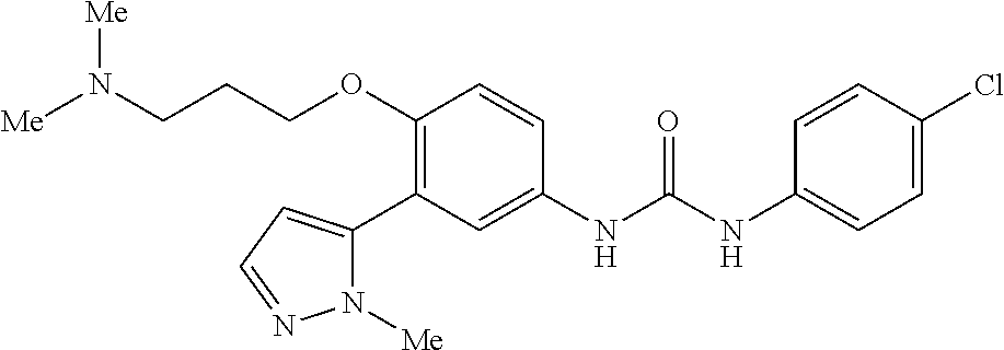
C1(OCCCN([Me])[Me])=C(C2=CC=NN2[Me])C=C(NC(=O)NC2=CC=C(Cl)C=C2)C=C1
